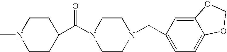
C1CC(C(N2CCN(CC3=CC=C4C(=C3)OCO4)CC2)=O)CCN1C
